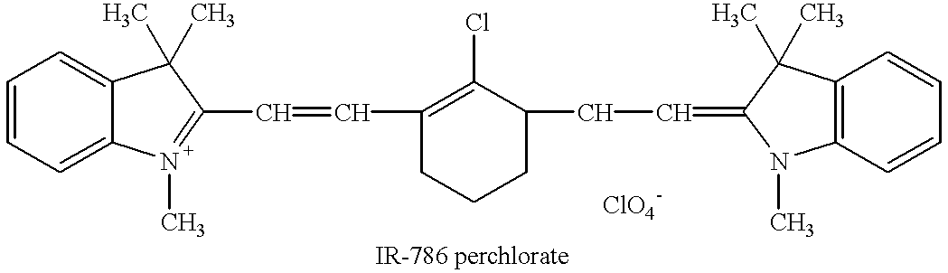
C12=CC=CC=C1C(C)(C)C(C=CC1=C(Cl)C(CC=C3N(C)C4=C(C=CC=C4)C3(C)C)CCC1)=N2C
